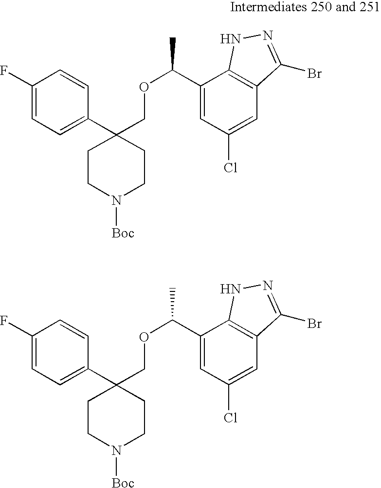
C1(C2(COC(C)C3=CC(Cl)=CC4=C3NN=C4Br)CCN([Boc])CC2)=CC=C(F)C=C1.C1(C2(COC(C)C3=CC(Cl)=CC4=C3NN=C4Br)CCN([Boc])CC2)=CC=C(F)C=C1
